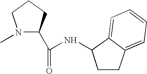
N1(C)C(C(=O)NC2C3=CC=CC=C3CC2)CCC1
